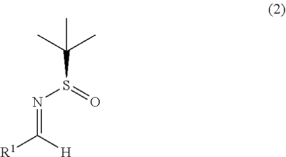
CC(S(N=C([H])[R1])=O)(C)C
